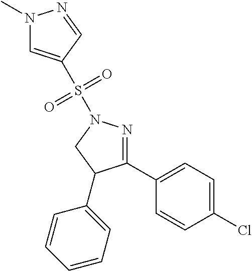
N1(C)C=C(S(N2N=C(C3=CC=C(Cl)C=C3)C(C3=CC=CC=C3)C2)(=O)=O)C=N1
